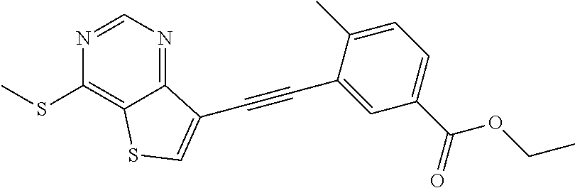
C1=NC(SC)=C2C(=N1)C(C#CC1=CC(C(=O)OCC)=CC=C1C)=CS2
